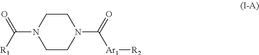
C1CN(C(=O)[Ar1][R2])CCN1C([R1])=O
